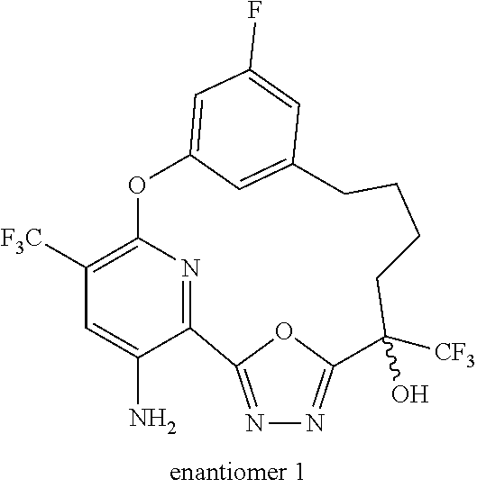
C1([F3C])=C2N=C(C(N)=C1)C1=NN=C(O1)C([CF3])(O)CCCCC1=CC(=CC(F)=C1)O2
